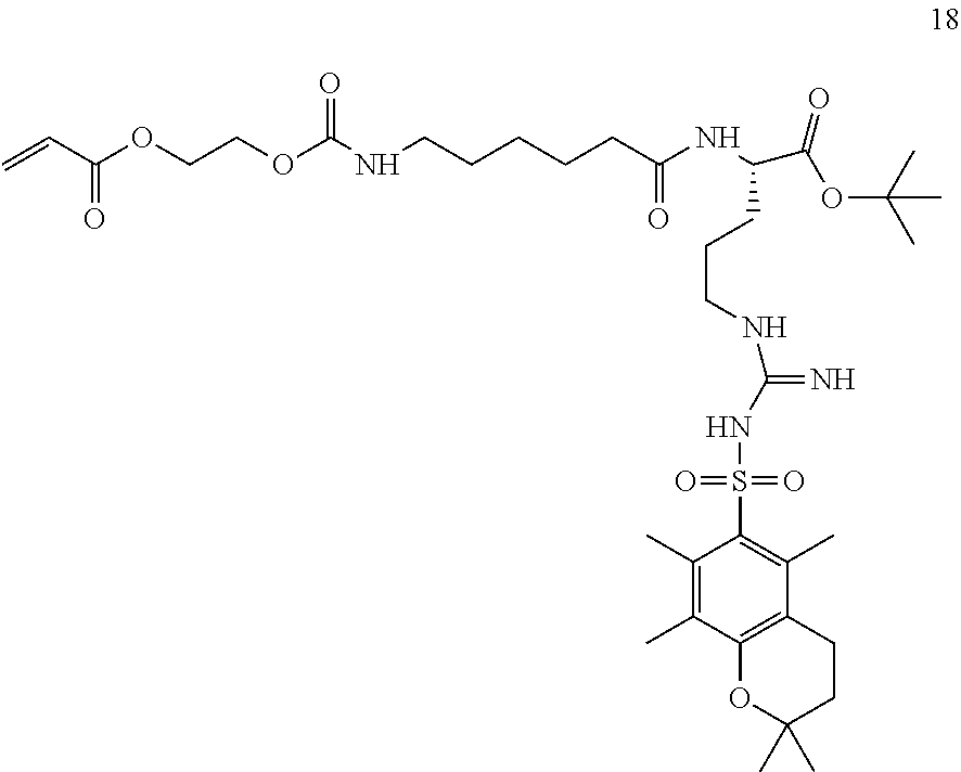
C=CC(OCCOC(NCCCCCC(NC(C(OC(C)(C)C)=O)CCCNC(=N)NS(C1=C(C)C2=C(C(C)=C1C)OC(C)(C)CC2)(=O)=O)=O)=O)=O
